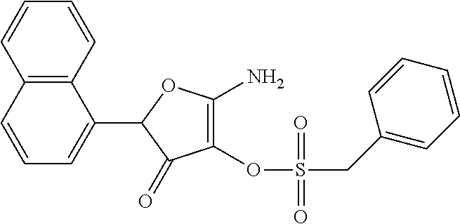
C1=CC2=C(C(C3C(=O)C(OS(CC4=CC=CC=C4)(=O)=O)=C(N)O3)=C1)C=CC=C2
